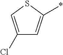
C1(Cl)=CSC(*)=C1
